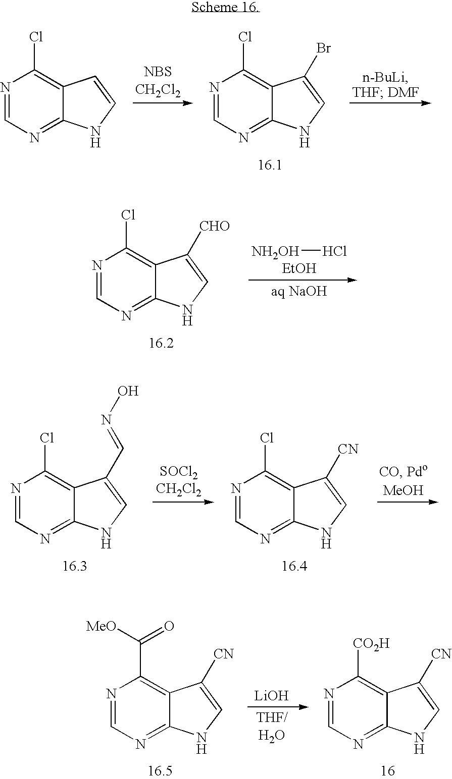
N1=CN=C2C(=C1Cl)C=CN2.N1=CN=C2C(=C1Cl)C(Br)=CN2.N1=CN=C2C(=C1Cl)C([CHO])=CN2.[NH2OH]Cl.[EtOH].N1=CN=C2C(=C1Cl)C(C=NO)=CN2.N1=CN=C2C(=C1Cl)C([CN])=CN2.N1=CN=C2C(=C1[CO2H])C([CN])=CN2.N1=CN=C2C(=C1C(=O)[MeO])C([CN])=CN2.[LiOH]
